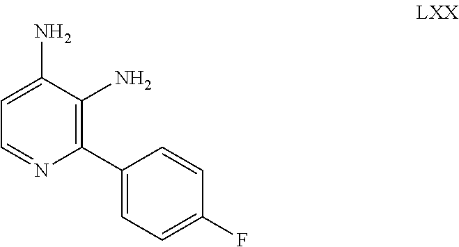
C1=NC(C2=CC=C(F)C=C2)=C(N)C(N)=C1
